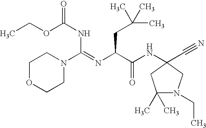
N1(C(NC(OCC)=O)=NC(C(NC2(C#N)CN(CC)C(C)(C)C2)=O)CC(C)(C)C)CCOCC1
